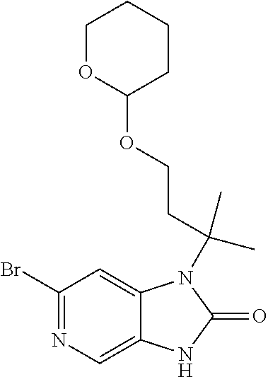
C1(Br)=NC=C2C(=C1)N(C(CCOC1CCCCO1)(C)C)C(=O)N2
